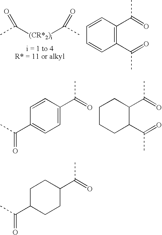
CC([(CR*2)i]C(C)=O)=O.C1(C(=O)C)=C(C(=O)C)C=CC=C1.C1=C(C(=O)C)C=CC(C(C)=O)=C1.C1(C(=O)C)CCCCC1C(=O)C.C1C(C(=O)C)CCC(C(C)=O)C1
